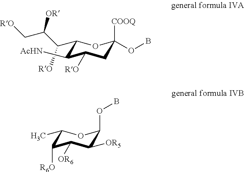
C1(C(C(C[RO])[OR])[RO])OC([COOQ])(OB)CC([RO])C1[AcHN].C1(C)OC(OB)C([OR5])C([OR6])C1[R6O]
